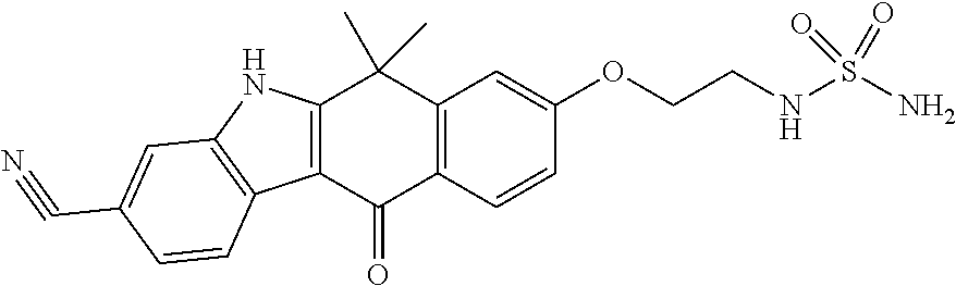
C12=C(C=CC(OCCNS(N)(=O)=O)=C1)C(=O)C1=C(C2(C)C)NC2=C1C=CC(C#N)=C2
